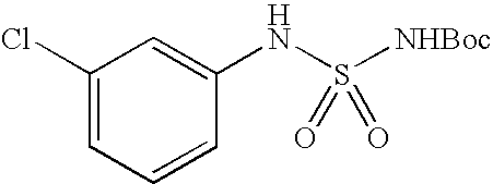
N(S([NHBoc])(=O)=O)C1=CC(Cl)=CC=C1
